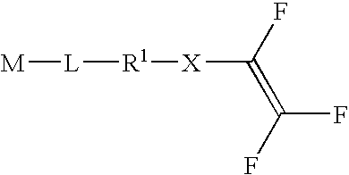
[M][L][R1][X]C(=C(F)F)F
